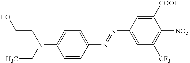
OCCN(C1=CC=C(N=NC2=CC([CF3])=C([NO2])C([COOH])=C2)C=C1)CC
